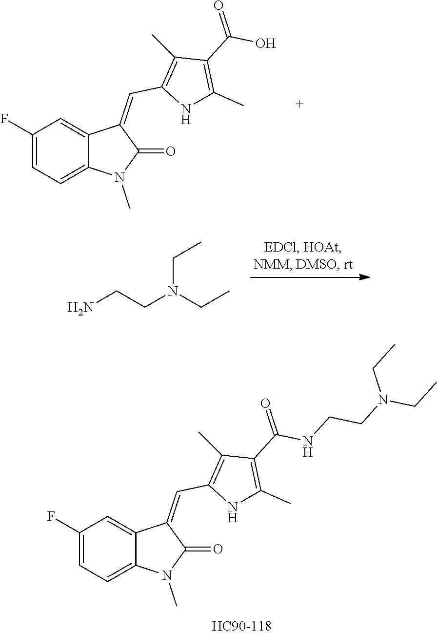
C1(F)=CC=C2C(=C1)C(=CC1=C(C)C(C(O)=O)=C(C)N1)C(=O)N2C.NCCN(CC)CC.C1(F)=CC=C2C(=C1)C(=CC1=C(C)C(C(NCCN(CC)CC)=O)=C(C)N1)C(=O)N2C
